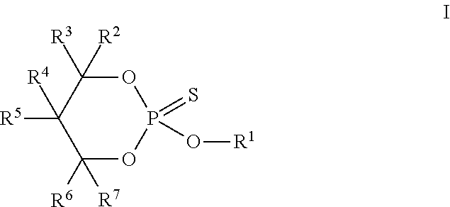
C1([R5])([R4])C([R6])([R7])OP(=S)(O[R1])OC1([R3])[R2]
